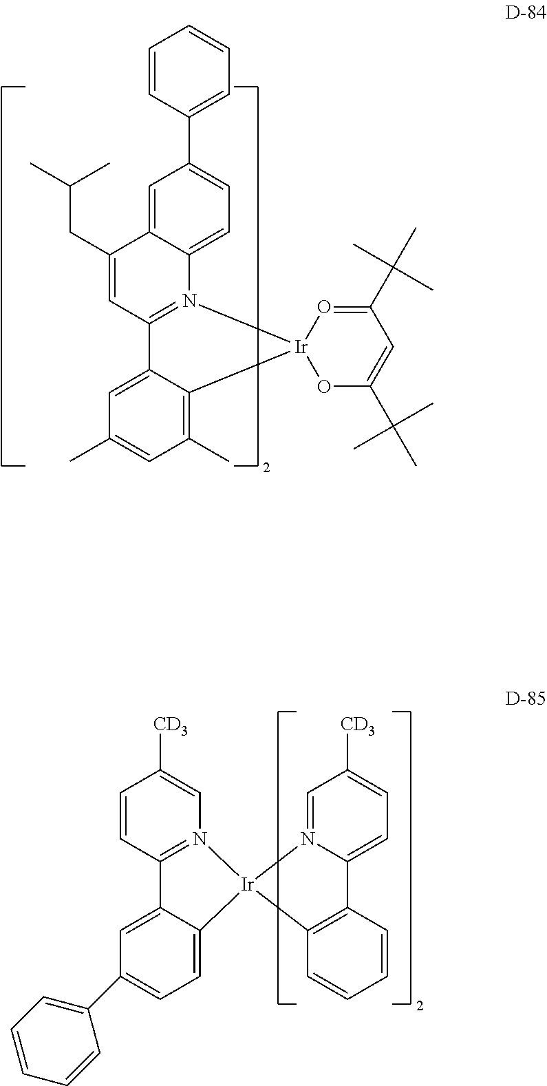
C1=C2C(=C(C)C=C1C)[Ir]1(N3=C2C=C(CC(C)C)C2=CC(C4=CC=CC=C4)=CC=C32)OC(C(C)(C)C)=CC(C(C)(C)C)=O1.C1=C2C(=CC=C1C1=CC=CC=C1)[Ir]1(N3=C2C=CC([CD3])=C3)C2=C(C=CC=C2)C2=CC=C([CD3])C=N21
